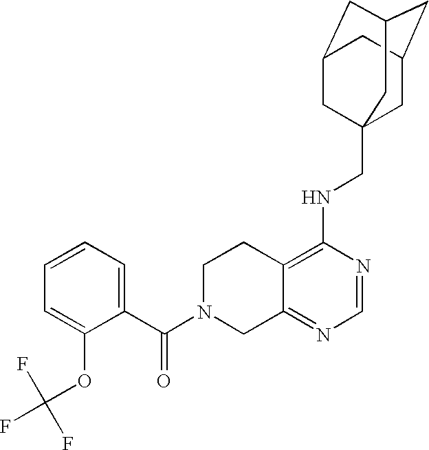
C12=C(NCC34CC5CC(CC(C3)C5)C4)N=CN=C1CN(C(C1=CC=CC=C1OC(F)(F)F)=O)CC2
